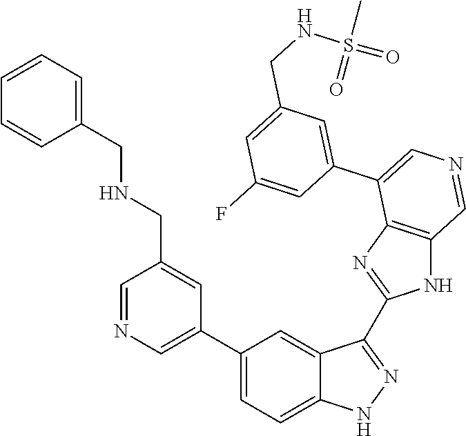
C1(C2=CN=CC(CNCC3=CC=CC=C3)=C2)=CC=C2C(=C1)C(C1=NC3=C(N1)C=NC=C3C1=CC(CNS(=O)(C)=O)=CC(F)=C1)=NN2
